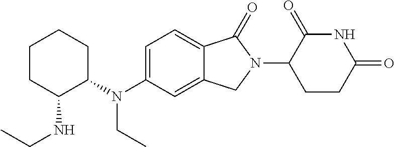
C1=C(N(C2CCCCC2NCC)CC)C=C2C(=C1)C(=O)N(C1CCC(=O)NC1=O)C2
